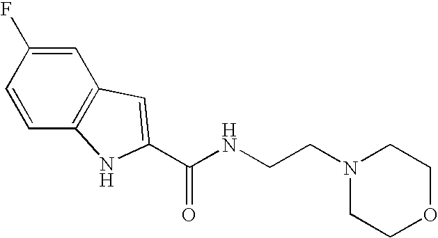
C1=C(F)C=CC2=C1C=C(C(NCCN1CCOCC1)=O)N2
